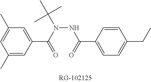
C1=C(C(=O)N(NC(=O)C2=CC=C(CC)C=C2)C(C)(C)C)C=C(C)C=C1C
